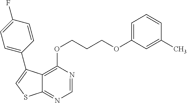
C1=NC(OCCCOC2=CC=CC(C)=C2)=C2C(=N1)SC=C2C1=CC=C(F)C=C1
